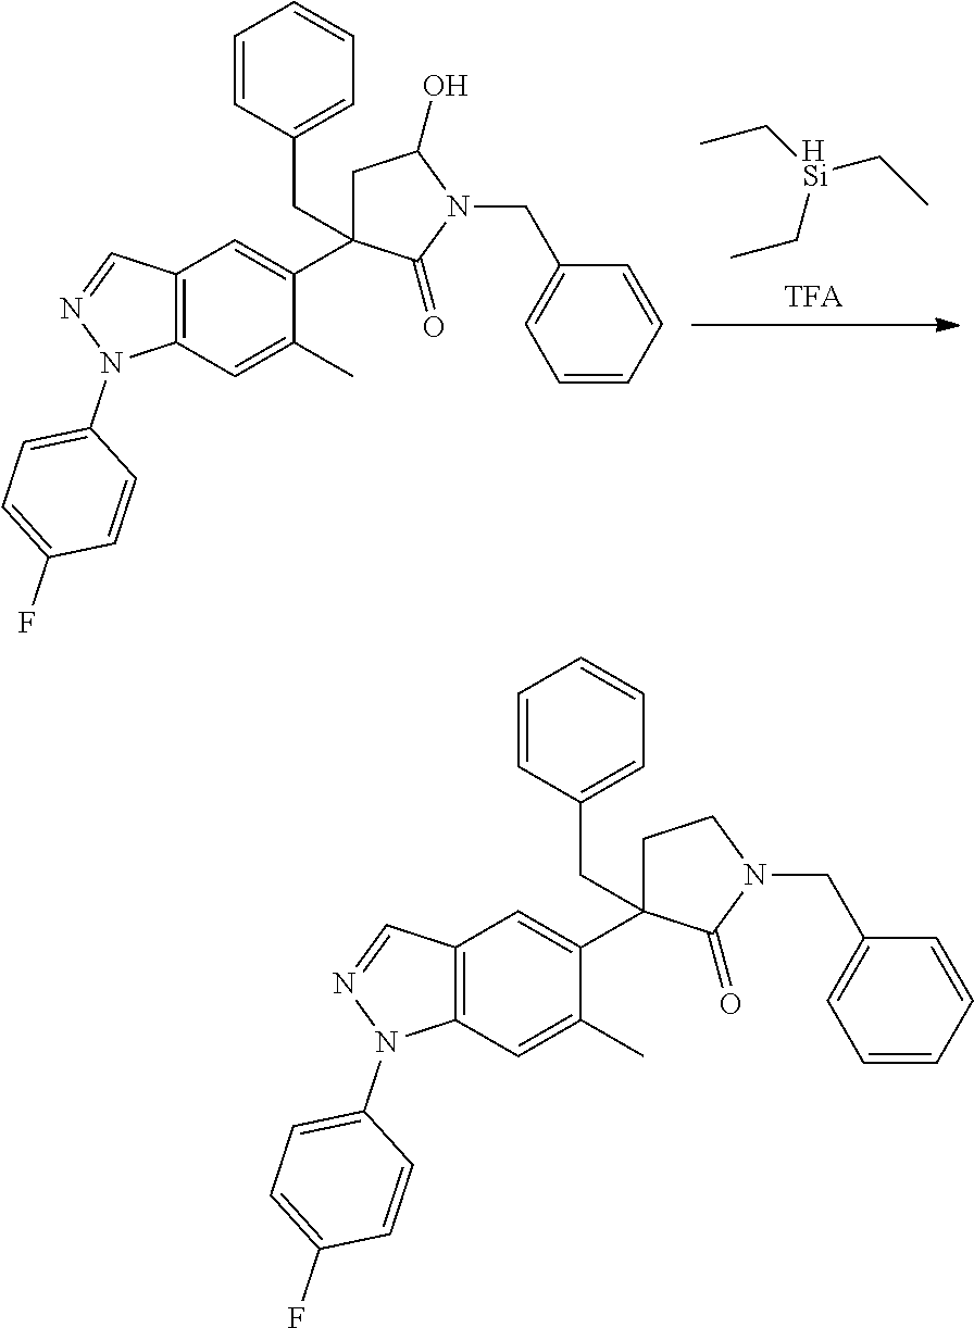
CC[HSi](CC)CC.C12=C(C=C(C)C(C3(CC4=CC=CC=C4)CC(O)N(CC4=CC=CC=C4)C3=O)=C1)N(C1=CC=C(F)C=C1)N=C2.C12=C(C=C(C)C(C3(CC4=CC=CC=C4)CCN(CC4=CC=CC=C4)C3=O)=C1)N(C1=CC=C(F)C=C1)N=C2
